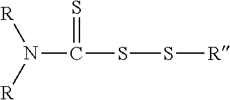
[R]N([R])C(=S)SS[R]
